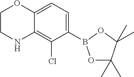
C1CNC2=C(Cl)C(B3OC(C)(C)C(C)(C)O3)=CC=C2O1
